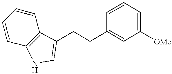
C1=CC=C([OMe])C=C1CCC1=CNC2=C1C=CC=C2
